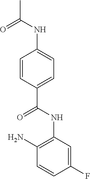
C1=CC(C(NC2=C(N)C=CC(F)=C2)=O)=CC=C1NC(C)=O
